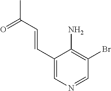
C1(C=CC(C)=O)=CN=CC(Br)=C1N
